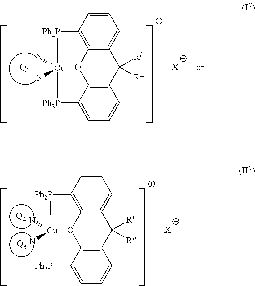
C1=CC2=C3C(=C1)C([Ri])([Rii])C1=C(O3)C(=CC=C1)[Ph2P][Cu]1([Ph2P]2)NN1.[Q1].[X].C1=CC2=C3C(=C1)C([Ri])([Rii])C1=C(O3)C(=CC=C1)[Ph2P][Cu](N)(N)[Ph2P]2.[X].[Q2].[Q3]
